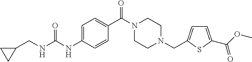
C1=C(NC(NCC2CC2)=O)C=CC(C(N2CCN(CC3=CC=C(C(OC)=O)S3)CC2)=O)=C1
